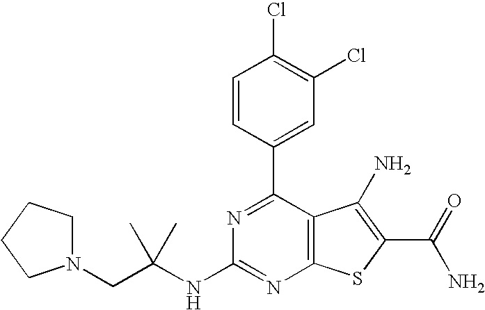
C1=CC(C2=NC(NC(CN3CCCC3)(C)C)=NC3=C2C(N)=C(C(N)=O)S3)=CC(Cl)=C1Cl
